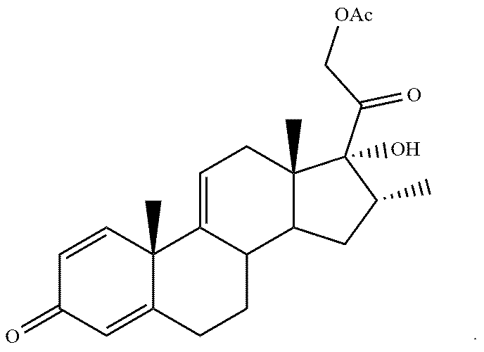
C1=CC2(C)C(=CC1=O)CCC1C2=CCC2(C)C1CC(C)C2(C(C[OAc])=O)O
